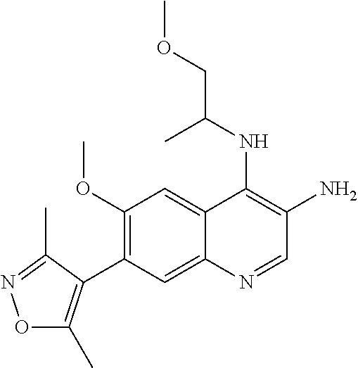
C1(OC)=C(C2=C(C)ON=C2C)C=C2C(=C1)C(NC(C)COC)=C(N)C=N2
